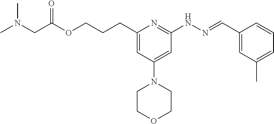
O(C(CN(C)C)=O)CCCC1=CC(N2CCOCC2)=CC(NN=CC2=CC(C)=CC=C2)=N1
